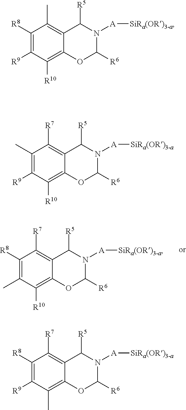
C1([R8])=C(C)C([R10])=C2C(=C1[R7])C([R5])N([A][SiRa(OR)3-a])C([R6])O2.C1([R8])=C([R9])C([R10])=C2C(=C1C)C([R5])N([A][SiRa(OR)3-a])C([R6])O2.C1(C)=C([R9])C([R10])=C2C(=C1[R7])C([R5])N([A][SiRa(OR)3-a])C([R6])O2.C1([R8])=C([R9])C(C)=C2C(=C1[R7])C([R5])N([A][SiRa(OR)3-a])C([R6])O2
